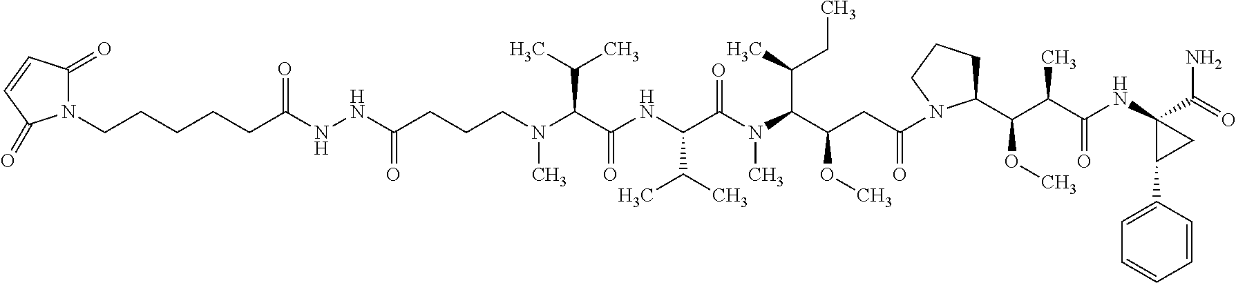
N1(CCCCCC(NNC(CCCN(C(C(NC(C(N(C(C(CC(=O)N2CCCC2C(C(C(NC2(C(=O)N)CC2C2=CC=CC=C2)=O)C)OC)OC)C(C)CC)C)=O)C(C)C)=O)C(C)C)C)=O)=O)C(=O)C=CC1=O
